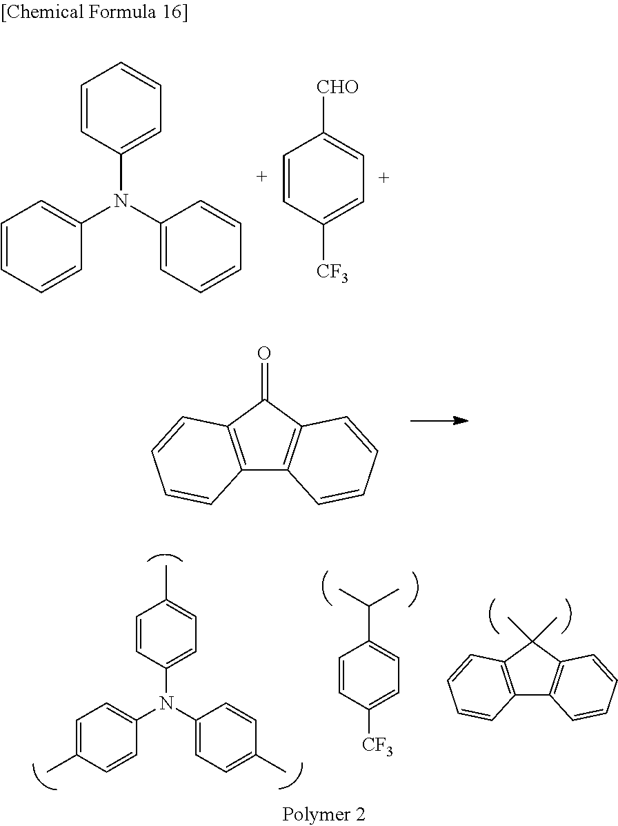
C12=C(C(=O)C3=C1C=CC=C3)C=CC=C2.C1=CC(N(C2=CC=C(C)C=C2)C2=CC=C(C)C=C2)=CC=C1C.C1=CC([CF3])=CC=C1C(C)C.C12=C(C(C)(C)C3=C1C=CC=C3)C=CC=C2.C1=CC(N(C2=CC=CC=C2)C2=CC=CC=C2)=CC=C1.C1=CC([CF3])=CC=C1[CHO]
